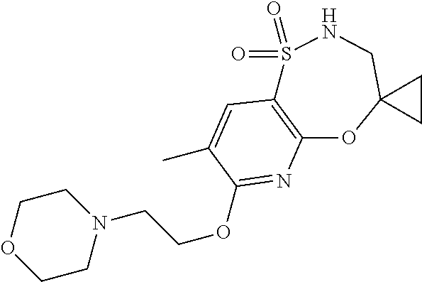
C12=C(OC3(CNS1(=O)=O)CC3)N=C(OCCN1CCOCC1)C(C)=C2
